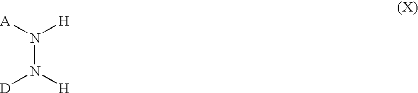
N(N([H])[D])([A])[H]
